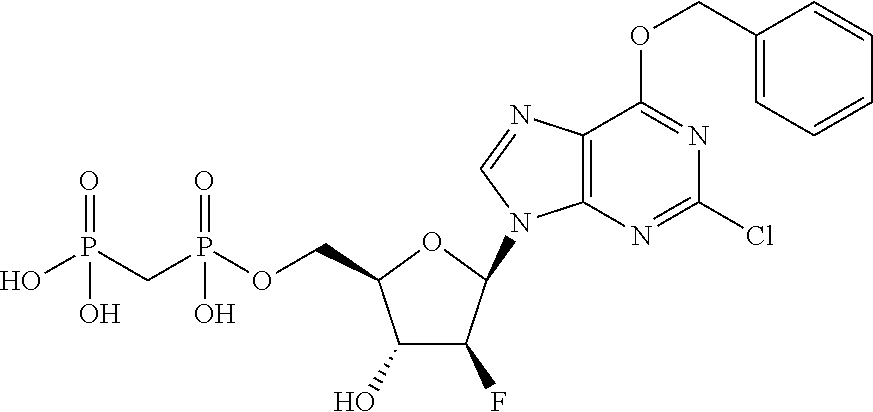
C1(O)C(F)C(N2C3=C(N=C2)C(OCC2=CC=CC=C2)=NC(Cl)=N3)OC1COP(CP(O)(=O)O)(=O)O
